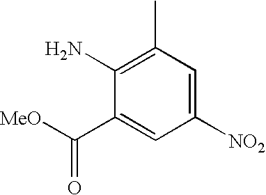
C1(C([MeO])=O)=CC([NO2])=CC(C)=C1N
